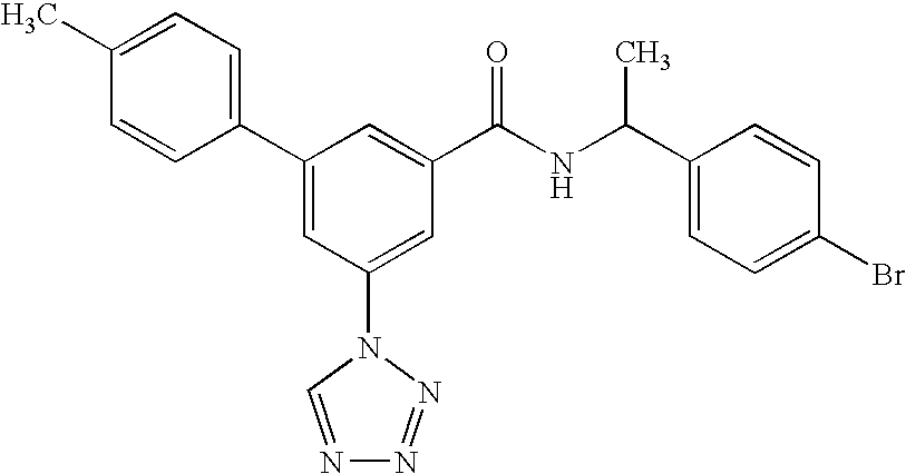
C1(C2=CC(N3C=NN=N3)=CC(C(NC(C3=CC=C(Br)C=C3)C)=O)=C2)=CC=C(C)C=C1
